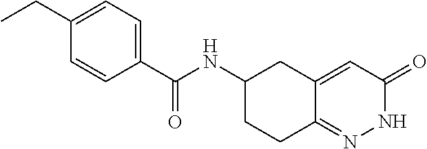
C1(CC)=CC=C(C(NC2CCC3=NNC(=O)C=C3C2)=O)C=C1
